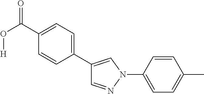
C1(C2=CN(C3=CC=C(C)C=C3)N=C2)=CC=C(C(O[H])=O)C=C1
